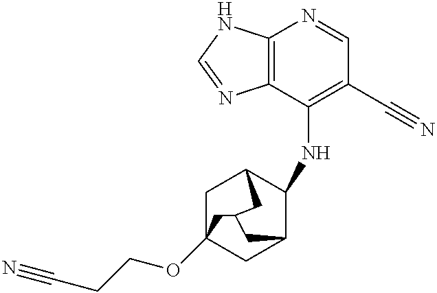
C12=C(C(NC3C4CC5(OCCC#N)CC3CC(C5)C4)=C(C#N)C=N1)N=CN2
